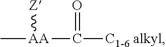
C[AA]([Z])C(=O)[C1-6 alkyl]
